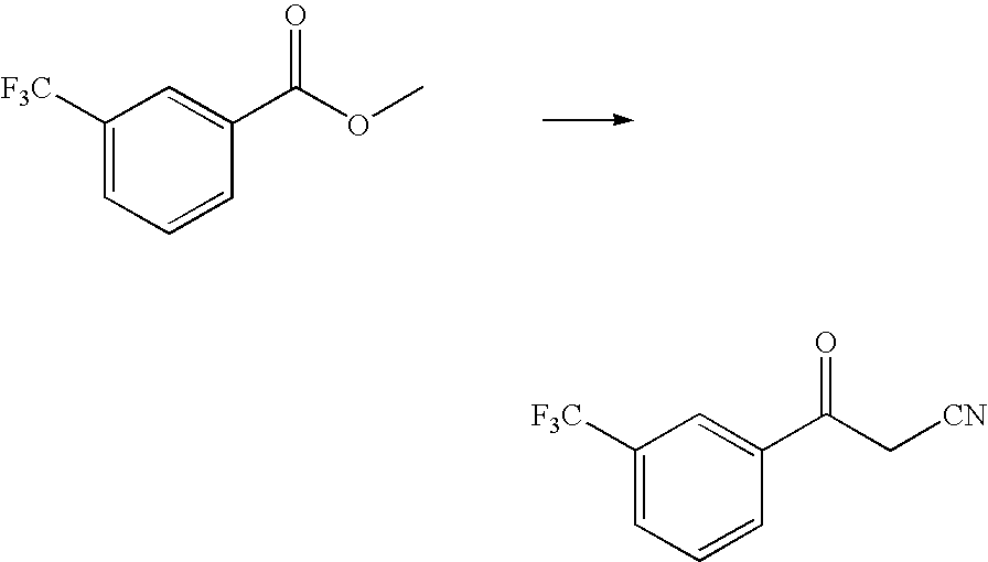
C1([F3C])=CC=CC(C(OC)=O)=C1.C1([F3C])=CC=CC(C(C[CN])=O)=C1
